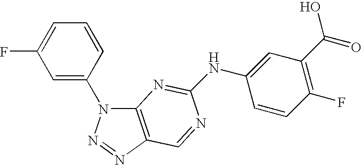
C12=C(N=NN1C1=CC(F)=CC=C1)C=NC(NC1=CC(C(O)=O)=C(F)C=C1)=N2
